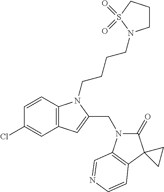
C1=CC2=C(C=C1Cl)C=C(CN1C(=O)C3(C4=C1C=NC=C4)CC3)N2CCCCN1CCCS1(=O)=O
